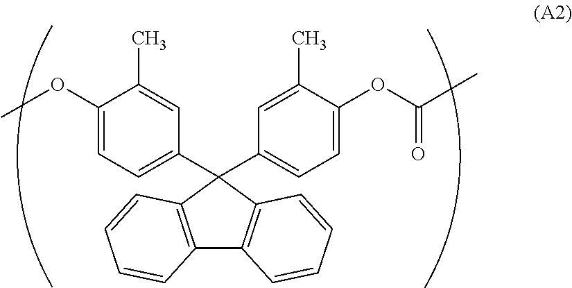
C1(OC)=CC=C(C2(C3=CC=C(OC(=O)C)C(C)=C3)C3=C(C4=C2C=CC=C4)C=CC=C3)C=C1C
